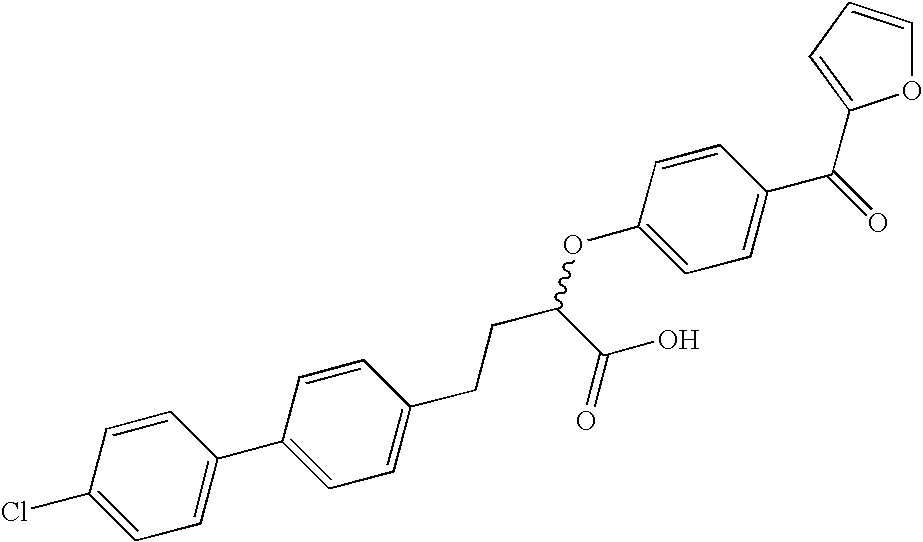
C1=CC(Cl)=CC=C1C1=CC=C(CCC(OC2=CC=C(C(C3=CC=CO3)=O)C=C2)C(O)=O)C=C1
